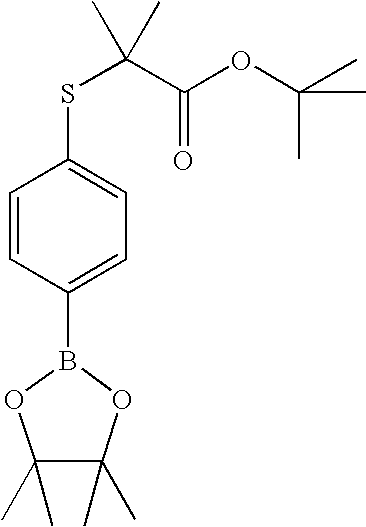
C1=CC(B2OC(C)(C)C(C)(C)O2)=CC=C1SC(C(=O)OC(C)(C)C)(C)C
